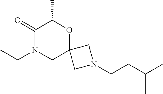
CCN1CC2(OC(C)C1=O)CN(CCC(C)C)C2
